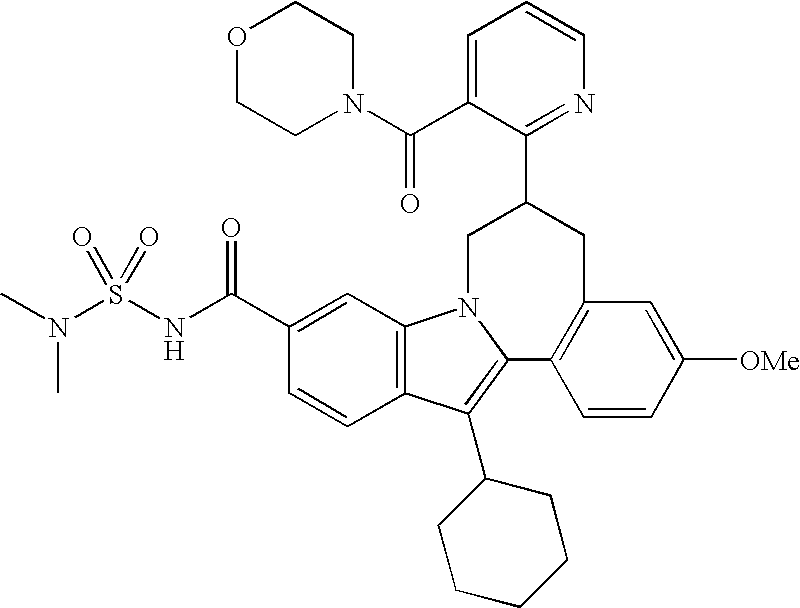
O=C(N1CCOCC1)C1=CC=CN=C1C1CN2C3=C(C(C4CCCCC4)=C2C2=C(C1)C=C([OMe])C=C2)C=CC(C(NS(N(C)C)(=O)=O)=O)=C3
